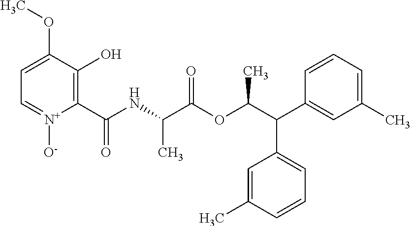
C1=C(OC)C(O)=C(C(NC(C(OC(C(C2=CC(C)=CC=C2)C2=CC=CC(C)=C2)C)=O)C)=O)[N+]([O-])=C1
